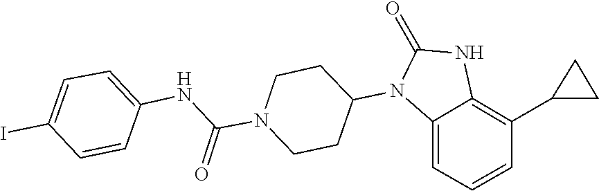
C1CN(C(NC2=CC=C(I)C=C2)=O)CCC1N1C(=O)NC2=C(C3CC3)C=CC=C12
